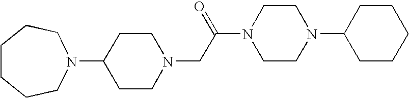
C1(N2CCCCCC2)CCN(CC(N2CCN(C3CCCCC3)CC2)=O)CC1
